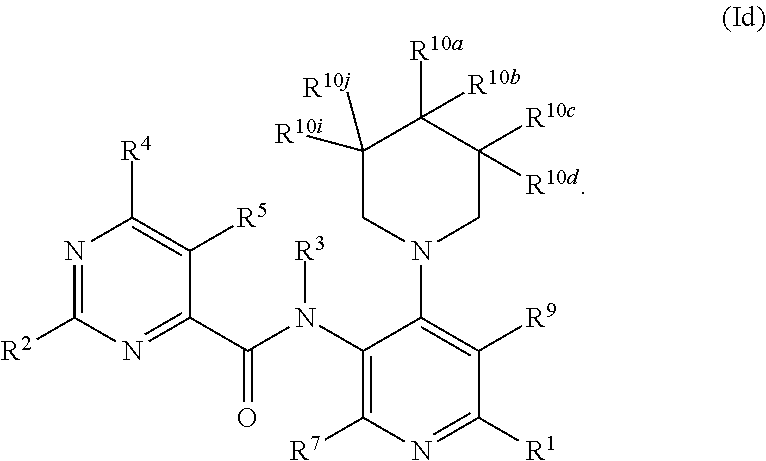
N1=C([R2])N=C(C(N([R3])C2=C([R7])N=C([R1])C([R9])=C2N2CC([R10c])([R10d])C([R10a])([R10b])C([R10j])([R10i])C2)=O)C([R5])=C1[R4]
